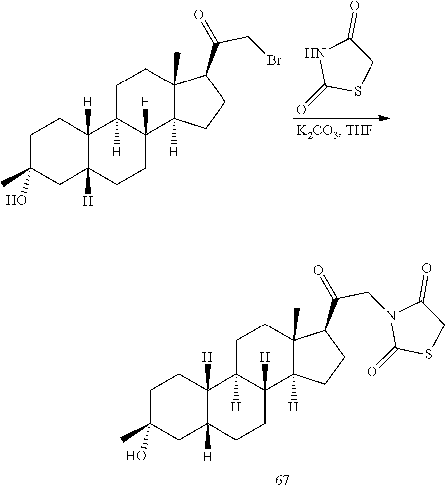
C1C(C)(O)CC2([H])C([H])(C1)C1([H])C([H])(CC2)C2([H])C(C)(CC1)C(C(=O)CN1C(=O)SCC1=O)CC2.C1C(C)(O)CC2([H])C([H])(C1)C1([H])C([H])(CC2)C2([H])C(C)(CC1)C(C(=O)CBr)CC2.O=C1SCC(=O)N1
